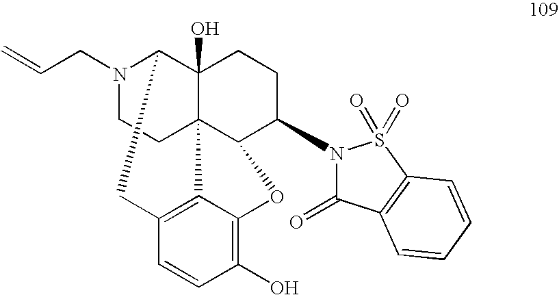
N1(CC=C)CCC23C4(O)C1CC1=C2C(=C(O)C=C1)OC3C(N1C(=O)C2=C(S1(=O)=O)C=CC=C2)CC4
